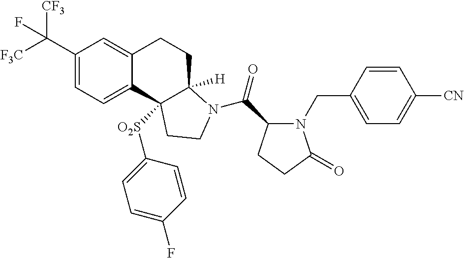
[F3C]C(C1=CC=C2C(=C1)CCC1([H])C2([O2S]C2=CC=C(F)C=C2)CCN1C(C1N(CC2=CC=C([CN])C=C2)C(=O)CC1)=O)([CF3])F
